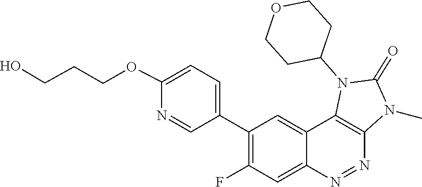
C1CC(N2C3=C(N(C)C2=O)N=NC2=CC(F)=C(C4=CC=C(OCCCO)N=C4)C=C32)CCO1
